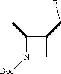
C1(C)N([Boc])CC1CF
